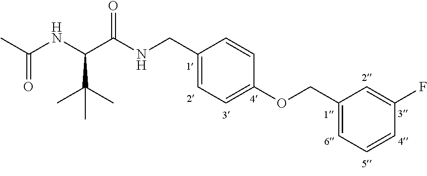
CC(NC(C(NCC1=CC=C(OCC2=CC=CC(F)=C2)C=C1)=O)C(C)(C)C)=O
